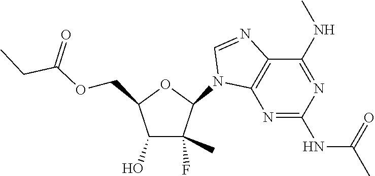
C(C(OCC1C(O)C(C)(F)C(N2C3=C(C(NC)=NC(NC(C)=O)=N3)N=C2)O1)=O)C
